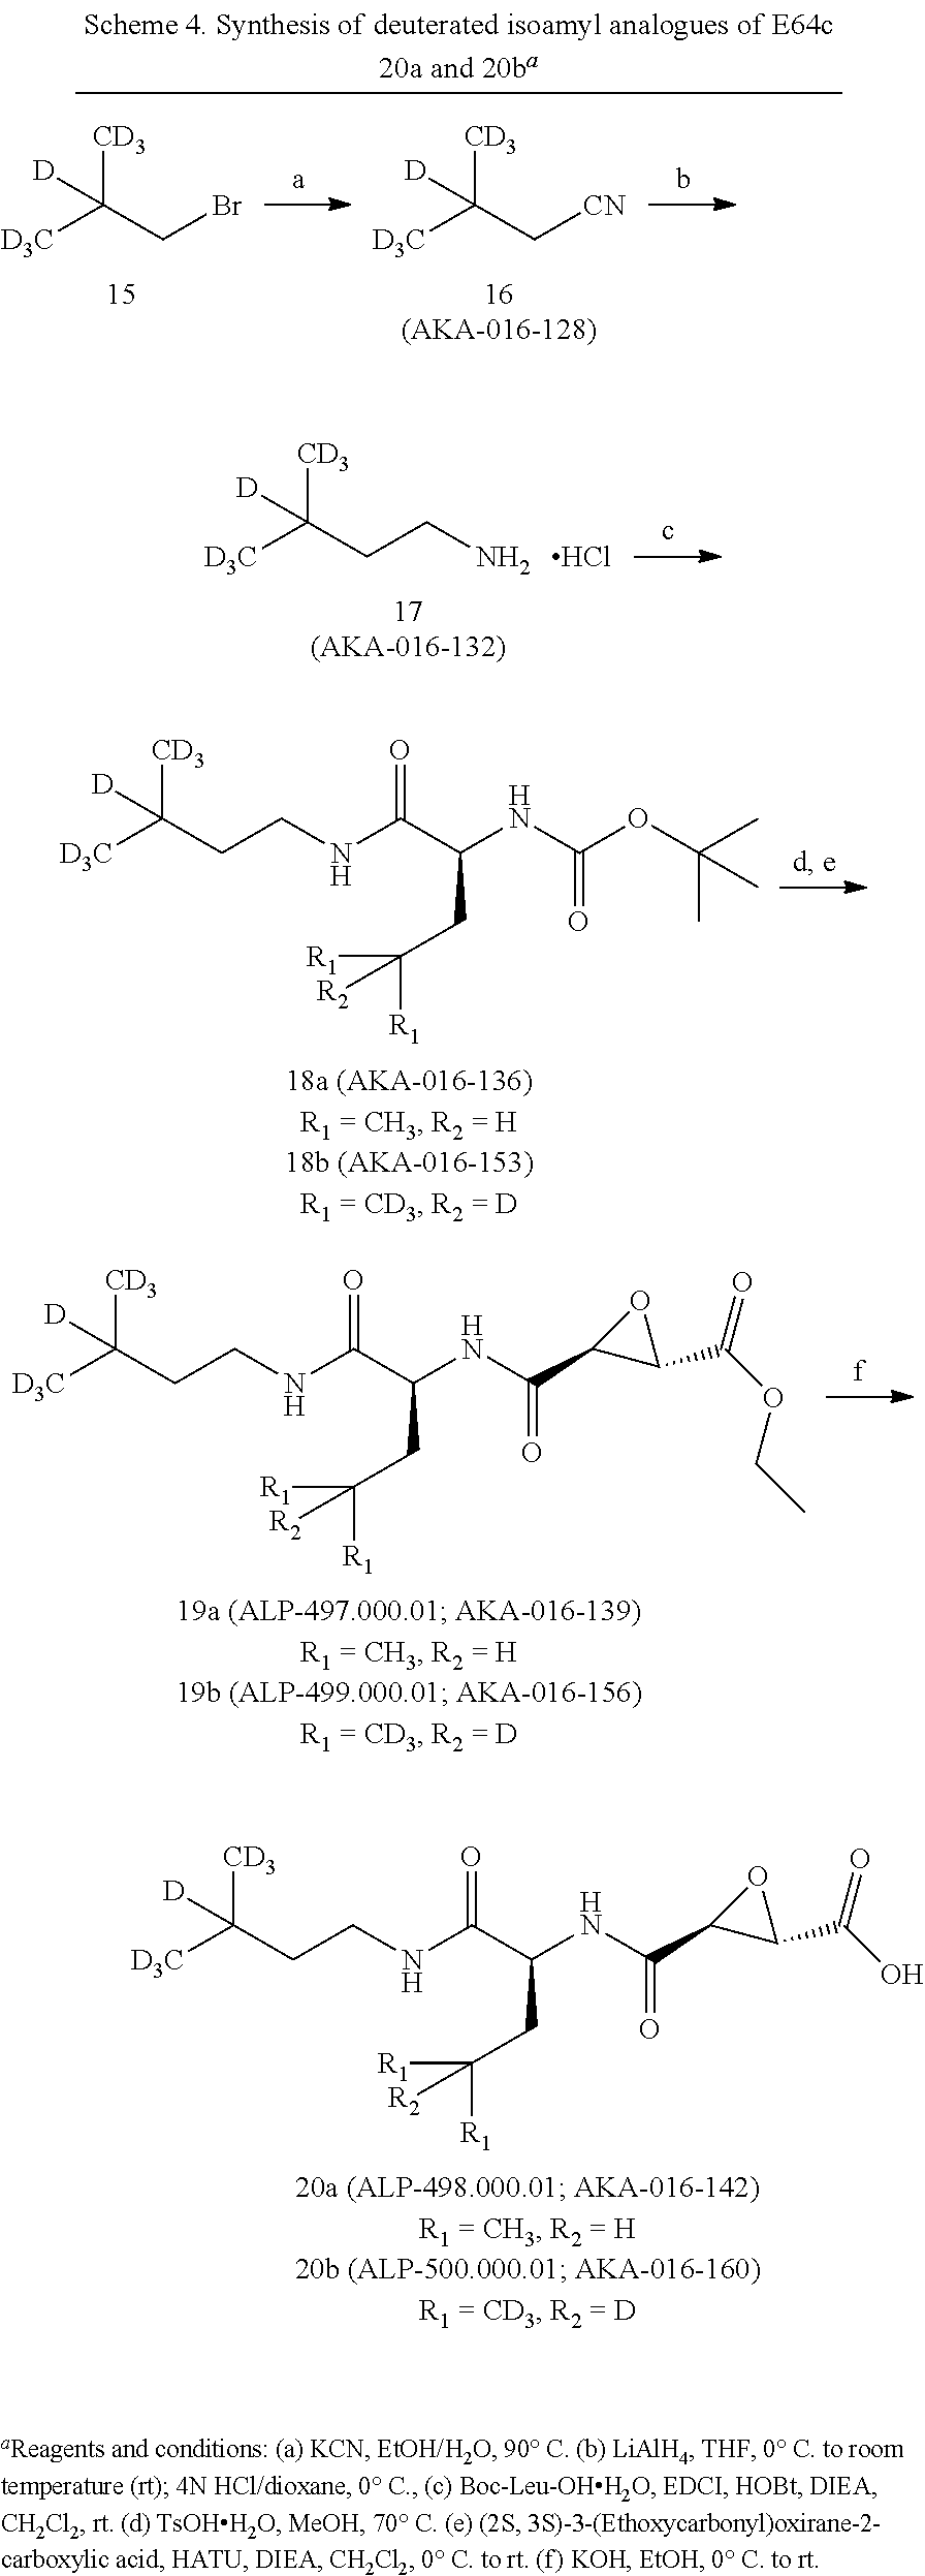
[CD3]C([D3C])(CCN)[D].Cl.[CD3]C([D3C])(CCNC(=O)C(CC([R1])([R1])[R2])NC(=O)OC(C)(C)C)[D].[CD3]C([D3C])(CCNC(=O)C(CC([R1])([R1])[R2])NC(=O)C1C(C(=O)OCC)O1)[D].[CD3]C([D3C])(CCNC(=O)C(CC([R1])([R1])[R2])NC(=O)C1C(C(=O)O)O1)[D].[CD3]C([D3C])(CBr)[D].[CD3]C([D3C])(C[CN])[D]
